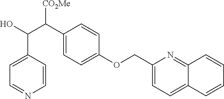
C1=CC(C(O)C(C2=CC=C(OCC3=CC=C4C(=N3)C=CC=C4)C=C2)[CO2Me])=CC=N1
